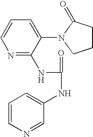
C1CC(=O)N(C2=CC=CN=C2NC(NC2=CC=CN=C2)=O)C1
